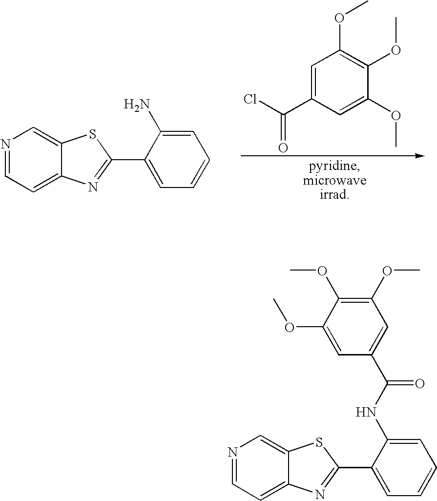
N1=CC=C2C(=C1)SC(C1=CC=CC=C1N)=N2.C1=C(C(Cl)=O)C=C(OC)C(OC)=C1OC.N1=CC=C2C(=C1)SC(C1=CC=CC=C1NC(C1=CC(OC)=C(OC)C(OC)=C1)=O)=N2
